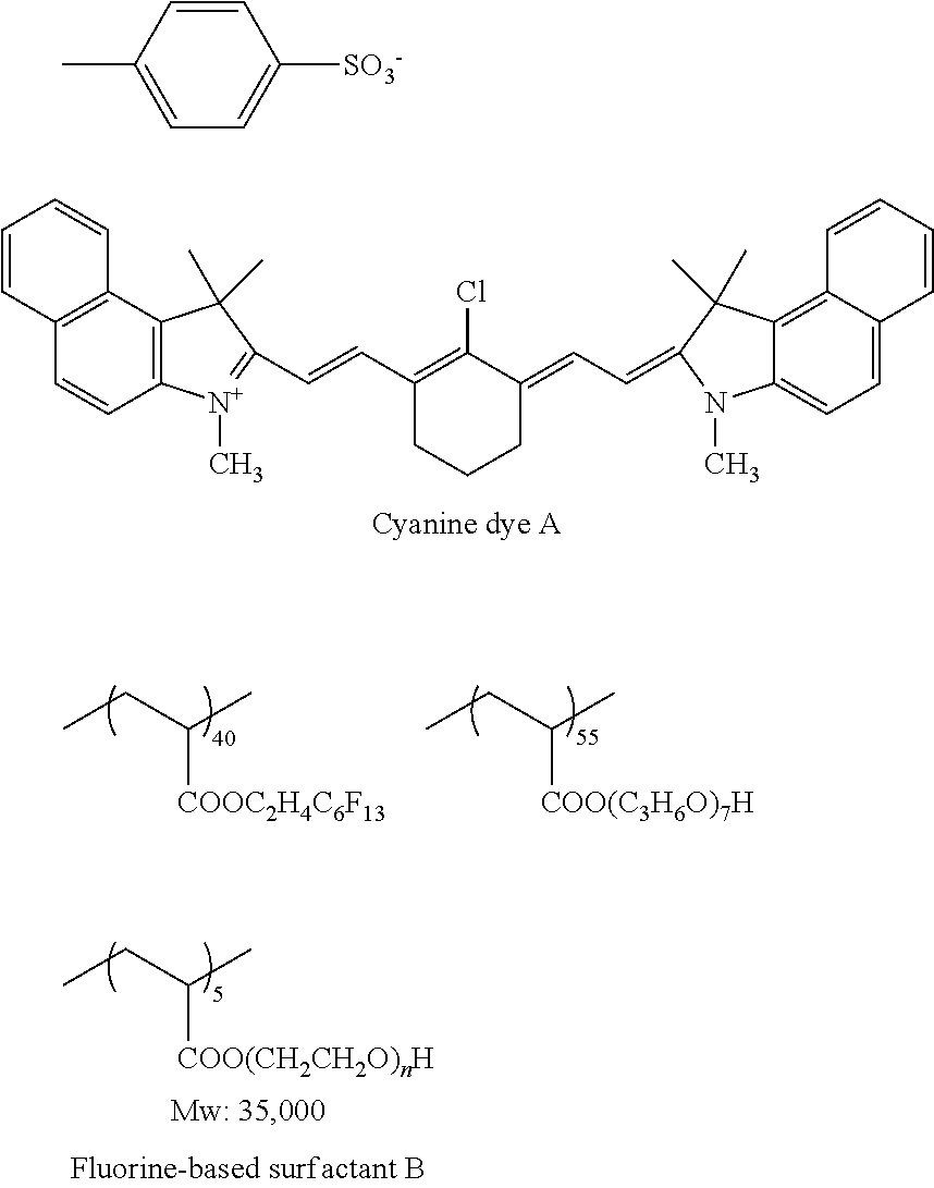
C([COO(C3H6O)7H])(C)CC.C([COOC2H4C6F13])(C)CC.C1=CC2=C(C=C1)C1=C(C=C2)[N+](C)=C(C=CC2=C(Cl)C(=CC=C3N(C)C4=CC=C5C=CC=CC5=C4C3(C)C)CCC2)C1(C)C.C([COO(CH2CH2O)nH])(C)CC.C1=CC([SO3-])=CC=C1C
